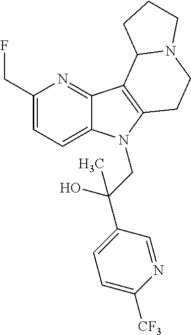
C1(CF)=CC=C2C(=N1)C1=C(N2CC(C2=CC=C([CF3])N=C2)(O)C)CCN2C1CCC2
